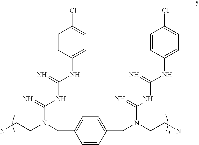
C1(CN(CCN)C(NC(=N)NC2=CC=C(Cl)C=C2)=N)=CC=C(CN(CCN)C(=N)NC(=N)NC2=CC=C(Cl)C=C2)C=C1
